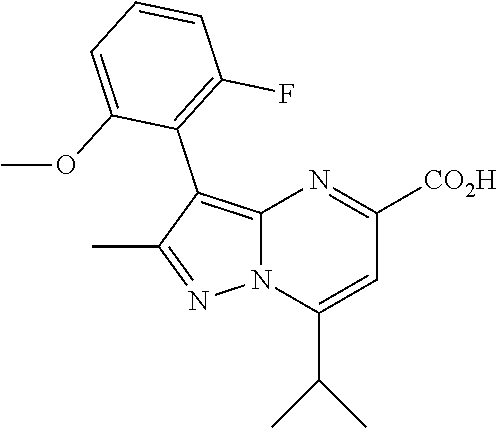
C1=CC=C(OC)C(C2=C3N(N=C2C)C(C(C)C)=CC([CO2H])=N3)=C1F
